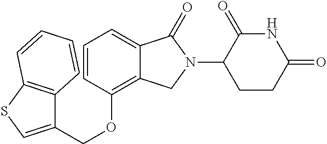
C(OC1=C2C(=CC=C1)C(=O)N(C1C(=O)NC(=O)CC1)C2)C1=CSC2=C1C=CC=C2
